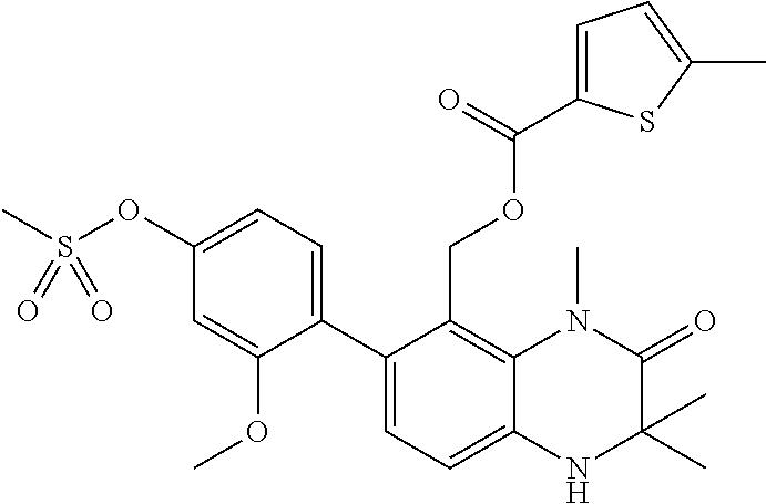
C12=C(COC(C3=CC=C(C)S3)=O)C(C3=CC=C(OS(C)(=O)=O)C=C3OC)=CC=C1NC(C)(C)C(=O)N2C
